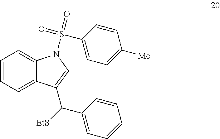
C1=CC=C2C(=C1)N(S(=O)(=O)C1=CC=C([Me])C=C1)C=C2C([EtS])C1=CC=CC=C1
